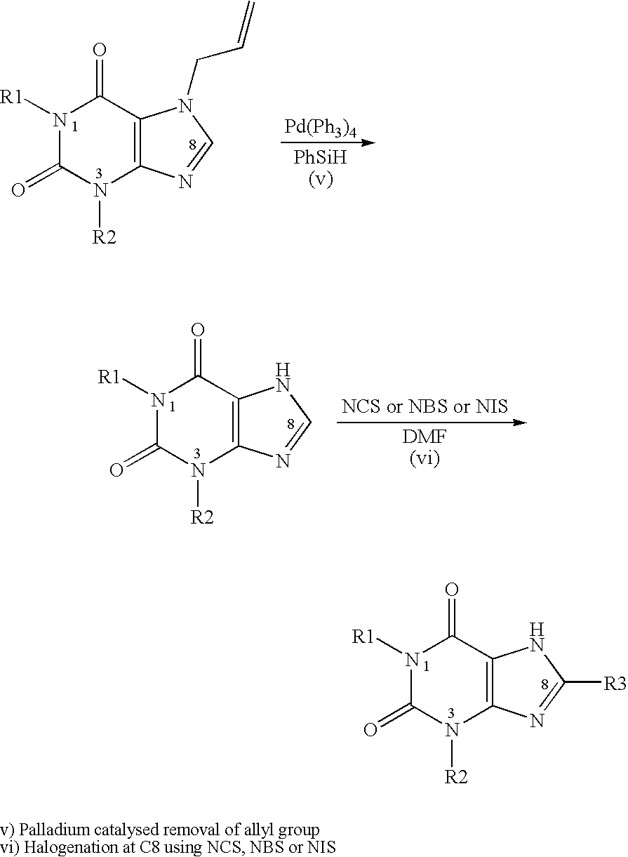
N1([R1])C(=O)N([R2])C2=C(C1=O)NC([R3])=N2.N1([R1])C(=O)N([R2])C2=C(C1=O)N(CC=C)C=N2.[Pd(Ph3)4].N1([R1])C(=O)N([R2])C2=C(C1=O)NC=N2
